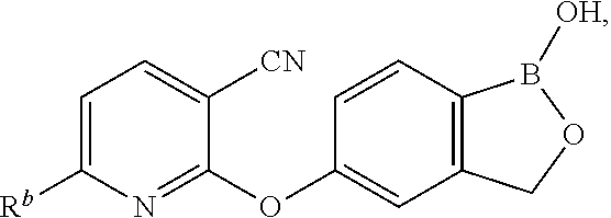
C1(OC2=CC3=C(C=C2)B([OH])OC3)=NC([Rb])=CC=C1[CN]
